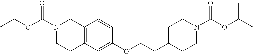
N1(C(OC(C)C)=O)CCC2=C(C=CC(OCCC3CCN(C(OC(C)C)=O)CC3)=C2)C1
